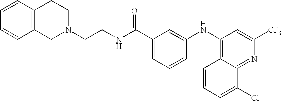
N1(CCNC(C2=CC=CC(NC3=C4C(=NC([CF3])=C3)C(Cl)=CC=C4)=C2)=O)CCC2=C(C1)C=CC=C2
